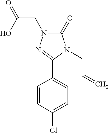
C1(=O)N(CC=C)C(C2=CC=C(Cl)C=C2)=NN1CC(=O)O
